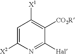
C1=C([X2])N=C([Hal])C([CO2R])=C1[X1]
